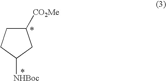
C1([CO2Me])CCC([NHBoc])C1
